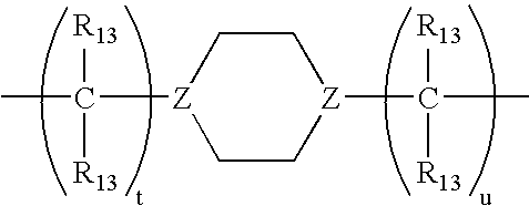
C1C[Z](C([R13])([R13])C)CC[Z]1C([R13])([R13])C
